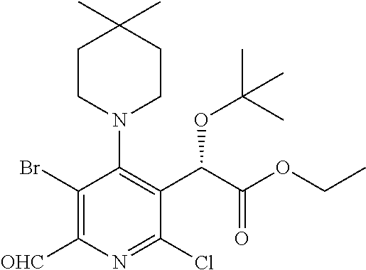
C1(Br)=C([OHC])N=C(Cl)C(C(C(OCC)=O)OC(C)(C)C)=C1N1CCC(C)(C)CC1
